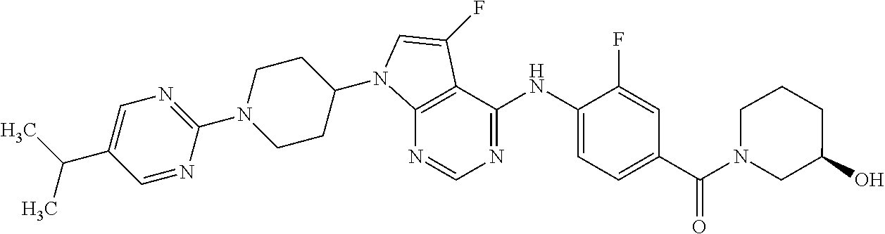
N1=CN=C(NC2=CC=C(C(N3CC(O)CCC3)=O)C=C2F)C2=C1N(C1CCN(C3=NC=C(C(C)C)C=N3)CC1)C=C2F
